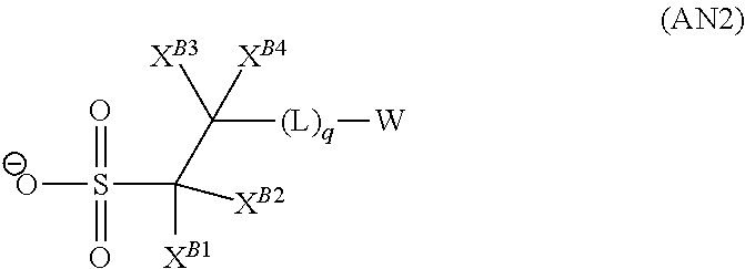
[O-]S(C([XB1])([XB2])C([(L)q][W])([XB3])[XB4])(=O)=O
